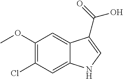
C1(OC)=C(Cl)C=C2C(=C1)C(C(=O)O)=CN2
